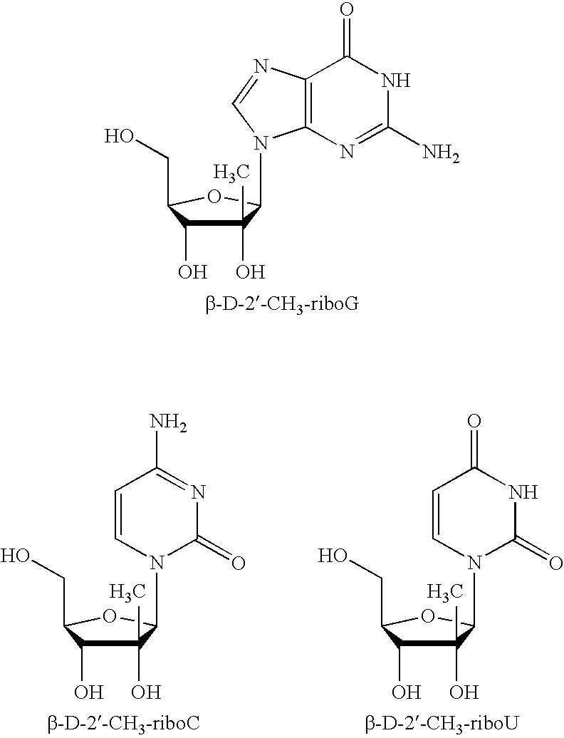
C1(O)(C)C(O)C(CO)OC1N1C2=C(N=C1)C(=O)NC(N)=N2.C1(O)(C)C(O)C(CO)OC1N1C=CC(N)=NC1=O.C1(O)(C)C(O)C(CO)OC1N1C=CC(=O)NC1=O
